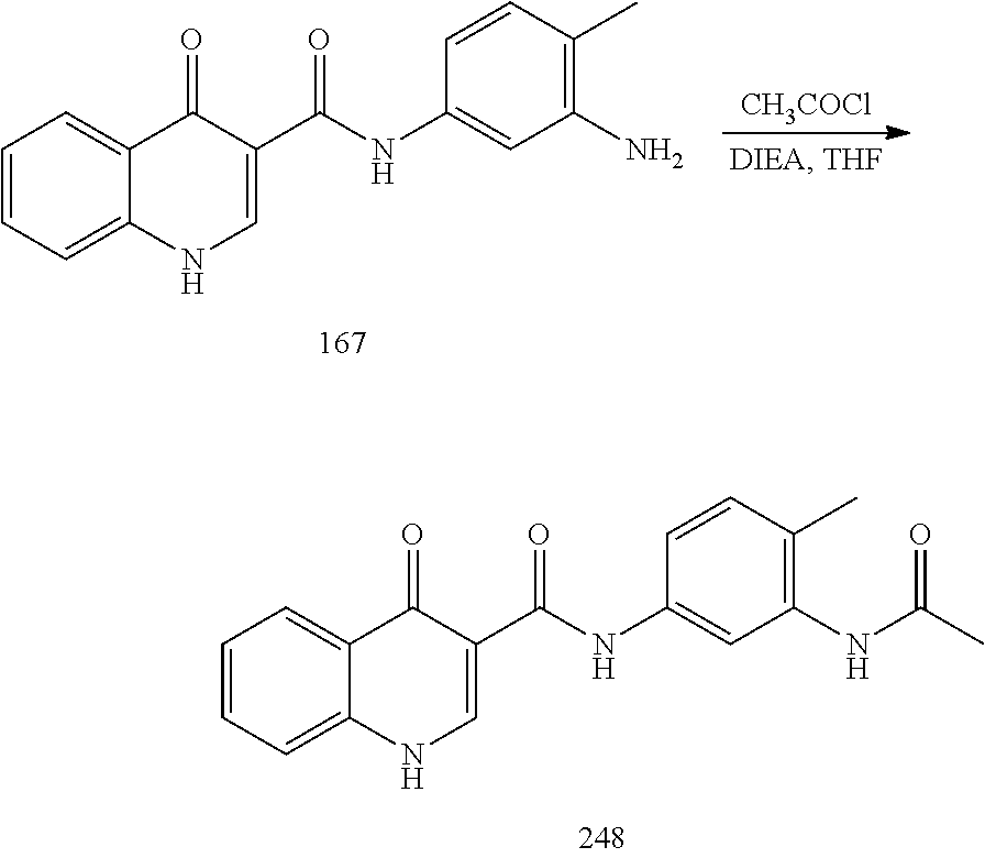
C1=CC=C2C(=C1)C(=O)C(C(NC1=CC(N)=C(C)C=C1)=O)=CN2.[CH3COCl].C1=CC=C2C(=C1)C(=O)C(C(NC1=CC(NC(C)=O)=C(C)C=C1)=O)=CN2
